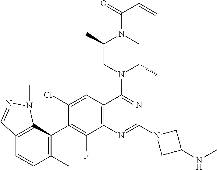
C12=C(C=C(Cl)C(C3=C(C)C=CC4=C3N(C)N=C4)=C1F)C(N1C(C)CN(C(=O)C=C)C(C)C1)=NC(N1CC(NC)C1)=N2
